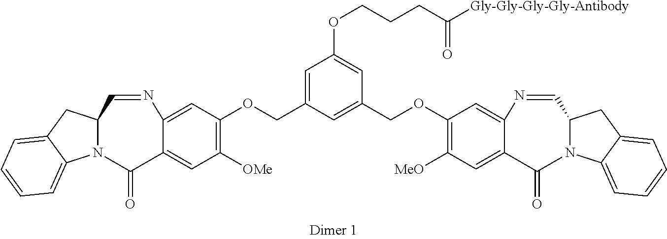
C1([OMe])=C(OCC2=CC(OCCCC([Gly-Gly-Gly-Gly-Antibody])=O)=CC(COC3=C([MeO])C=C4C(=C3)N=CC3N(C4=O)C4=CC=CC=C4C3)=C2)C=C2C(=C1)C(=O)N1C(C=N2)CC2=CC=CC=C12
